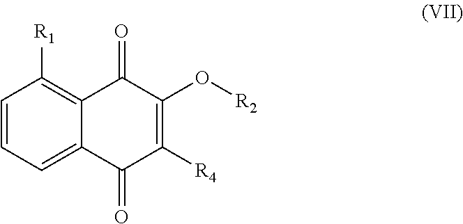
C1=CC([R1])=C2C(=C1)C(=O)C([R4])=C(O[R2])C2=O
